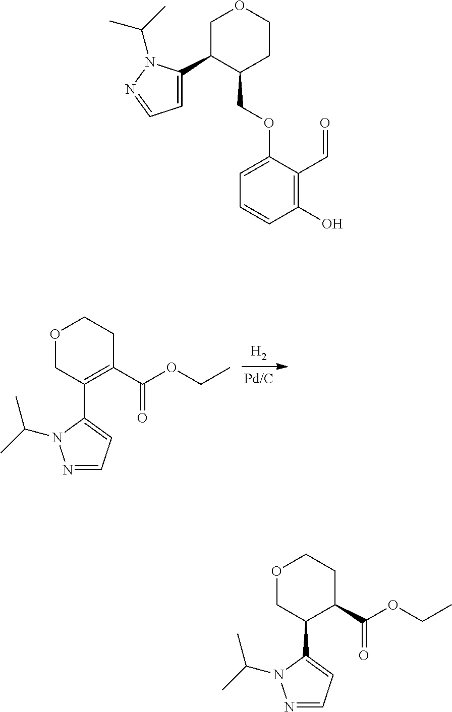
O1CC(C2=CC=NN2C(C)C)=C(C(OCC)=O)CC1.[H2].O1CC(C2=CC=NN2C(C)C)C(C(OCC)=O)CC1.C1C(C2=CC=NN2C(C)C)C(COC2=CC=CC(O)=C2C=O)CCO1
